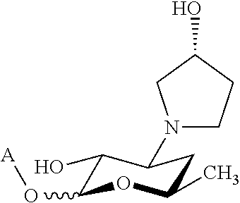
C1(O)C(O[A])OC(C)CC1N1CCC(O)C1
